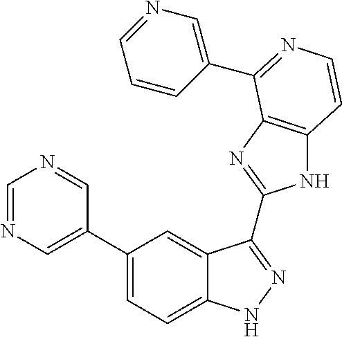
C1(C2=CN=CN=C2)=CC=C2C(=C1)C(C1=NC3=C(N1)C=CN=C3C1=CN=CC=C1)=NN2
